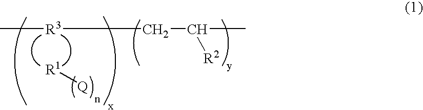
C[R3]CC(C)[R2].[R1][Q]
